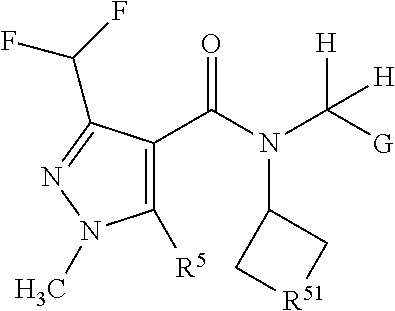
C1([R5])=C(C(N(C2C[R51]C2)C([H])([G])[H])=O)C(C(F)F)=NN1C
